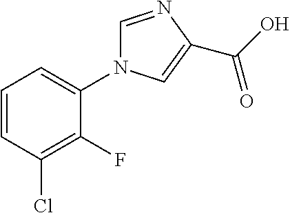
C1=CC(Cl)=C(F)C(N2C=NC(C(O)=O)=C2)=C1
